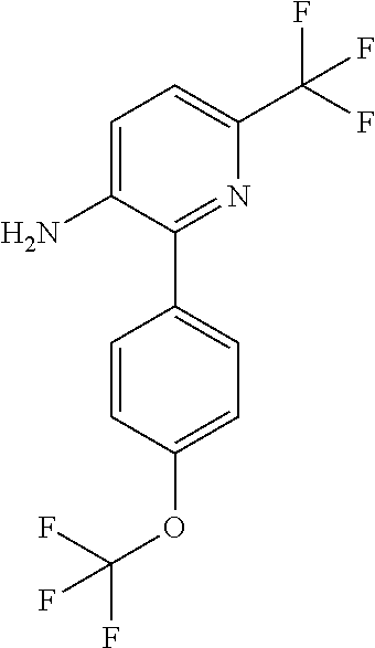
C1=C(N)C(C2=CC=C(OC(F)(F)F)C=C2)=NC(C(F)(F)F)=C1
